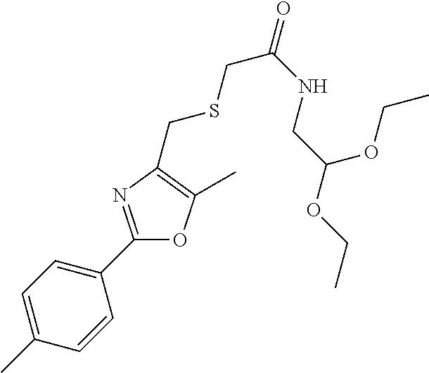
C1=C(C)C=CC(C2=NC(CSCC(=O)NCC(OCC)OCC)=C(C)O2)=C1
